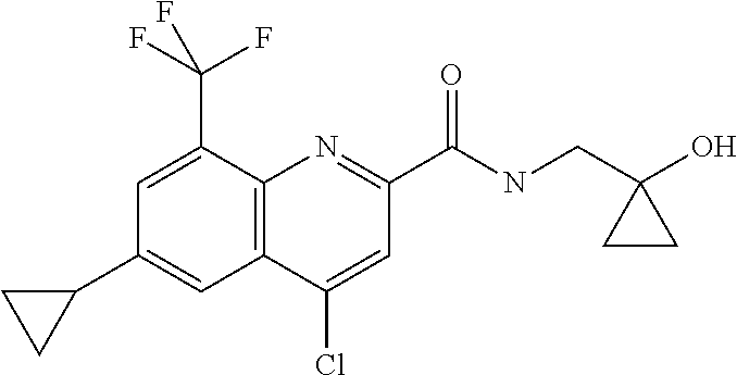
C1(Cl)=CC(C(NCC2(O)CC2)=O)=NC2=C1C=C(C1CC1)C=C2C(F)(F)F
